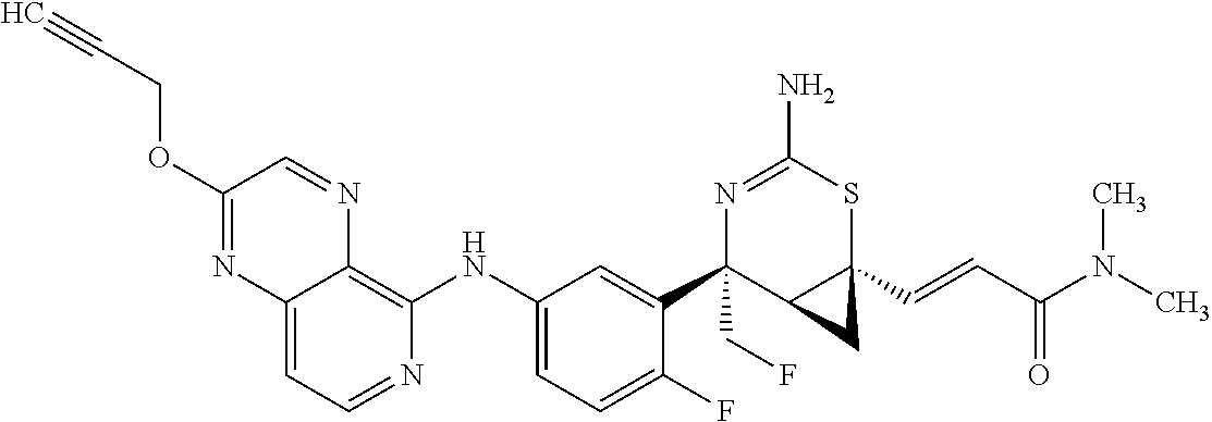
C12=CC=NC(NC3=CC=C(F)C(C4(CF)C5C(C=CC(N(C)C)=O)(SC(N)=N4)C5)=C3)=C1N=CC(OCC#C)=N2
